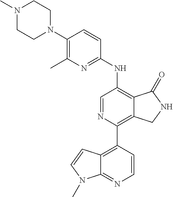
C1(N2CCN(C)CC2)=C(C)N=C(NC2=C3C(=C(C4=C5C(=NC=C4)N(C)C=C5)N=C2)CNC3=O)C=C1
